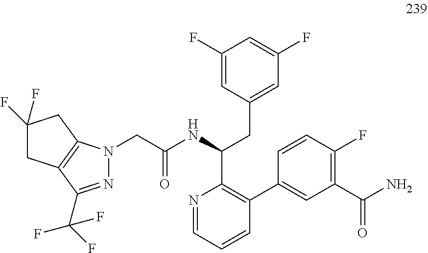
C1(F)=CC(CC(C2=C(C3=CC(C(=O)N)=C(F)C=C3)C=CC=N2)NC(CN2C3=C(CC(F)(F)C3)C(C(F)(F)F)=N2)=O)=CC(F)=C1
